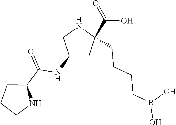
C(C1(C(O)=O)CC(NC(C2CCCN2)=O)CN1)CCCB(O)O
